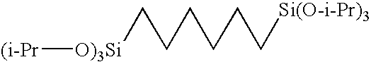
[(i-Pr][O)3Si]CCCCCC[Si(O-i-Pr)3]
